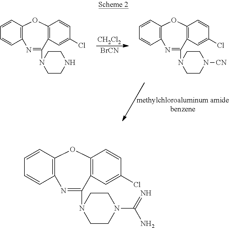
[CH2Cl2].[BrCN].C12=C(C=CC=C1)OC1=C(C=C(Cl)C=C1)C(N1CCNCC1)=N2.C12=C(C=CC=C1)OC1=C(C=C(Cl)C=C1)C(N1CCN([CN])CC1)=N2.C12=C(C=CC=C1)OC1=C(C=C(Cl)C=C1)C(N1CCN(C(N)=N)CC1)=N2
